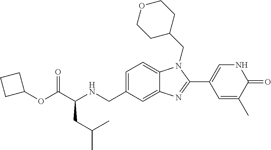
C1(OC(C(NCC2=CC=C3C(=C2)N=C(C2=CNC(=O)C(C)=C2)N3CC2CCOCC2)CC(C)C)=O)CCC1
